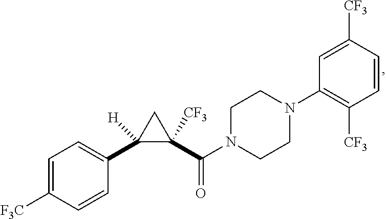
C1(C2=CC=C([F3C])C=C2)([H])C(C(N2CCN(C3=C([CF3])C=CC([CF3])=C3)CC2)=O)([CF3])C1
